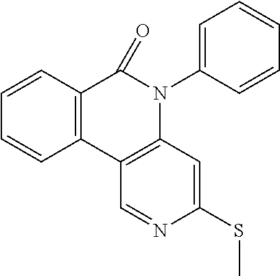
C12=C(C3=C(N(C4=CC=CC=C4)C1=O)C=C(SC)N=C3)C=CC=C2
